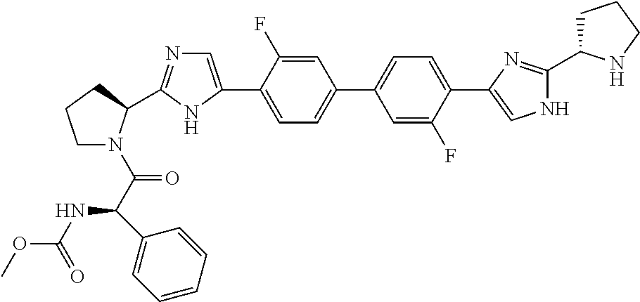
C1=C(F)C(C2=CN=C(C3N(C(=O)C(NC(OC)=O)C4=CC=CC=C4)CCC3)N2)=CC=C1C1=CC=C(C2=CNC(C3CCCN3)=N2)C(F)=C1
